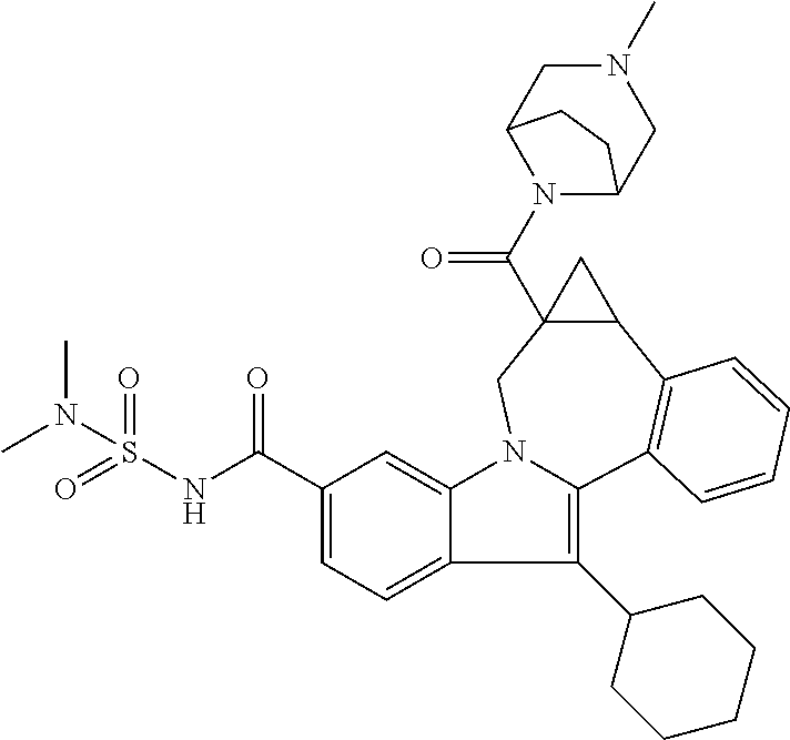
C1(C(NS(=O)(=O)N(C)C)=O)=CC=C2C(=C1)N1C(=C2C2CCCCC2)C2=C(C3C(C(N4C5CN(C)CC4CC5)=O)(C1)C3)C=CC=C2
